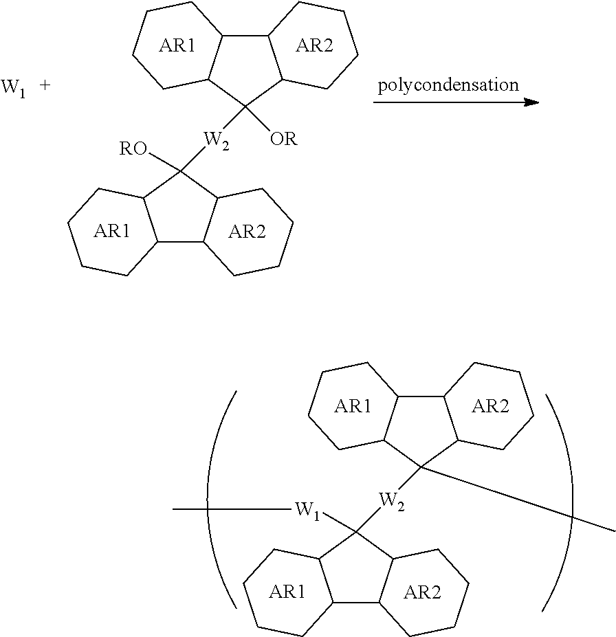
C12C3C(C(C)([W2]C4([W1]C)C5C(C6C4CCCC6)CCCC5)C1CCCC2)CCCC3.[AR1].[AR2].[AR2].[AR1].C12C3C(C([OR])([W2]C4([RO])C5C(C6C4CCCC6)CCCC5)C1CCCC2)CCCC3.[AR1].[AR2].[AR2].[AR1].[W1]
